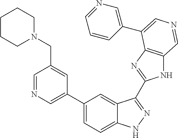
C1(C2=CN=CC(CN3CCCCC3)=C2)=CC=C2C(=C1)C(C1=NC3=C(N1)C=NC=C3C1=CN=CC=C1)=NN2
